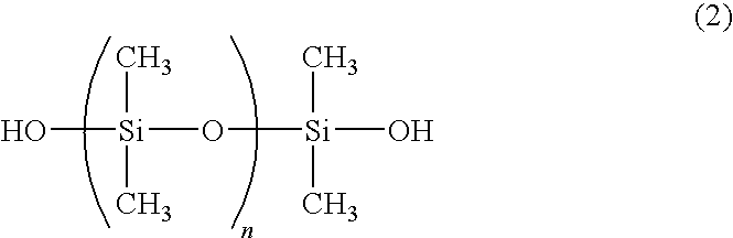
O[Si](C)(C)O[Si](C)(C)O
